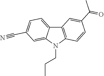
C12=C(N(CCC)C3=CC(C#N)=CC=C13)C=CC(C(C)=O)=C2
